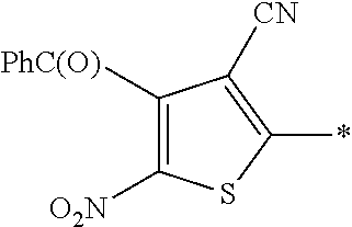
C1([PhC(O)])=C([O2N])SC(*)=C1[CN]
